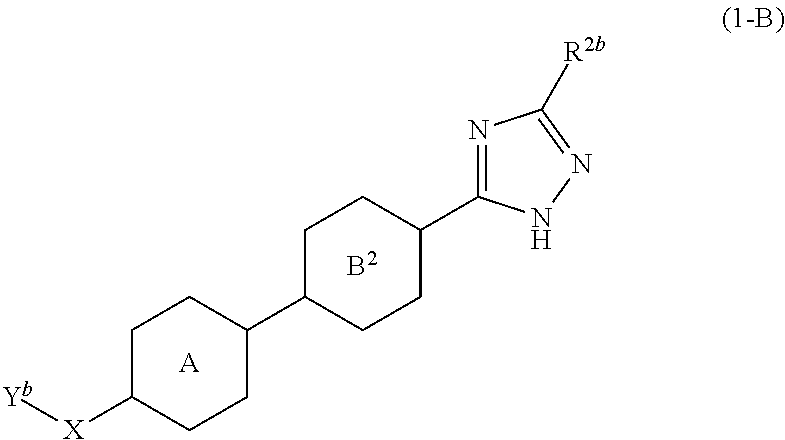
[A].C1C([X][Yb])CCC(C2CCC(C3=NC([R2b])=NN3)CC2)C1
